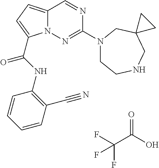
O=C(O)C(F)(F)F.N1=CC2=CC=C(C(NC3=C(C#N)C=CC=C3)=O)N2N=C1N1CCNCC2(C1)CC2
